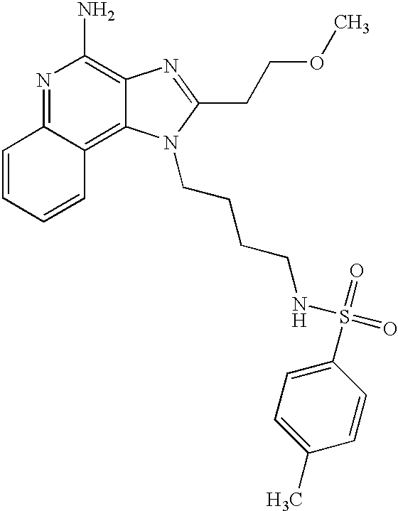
N1=C2C(=C3C(=C1N)N=C(CCOC)N3CCCCNS(=O)(=O)C1=CC=C(C)C=C1)C=CC=C2
